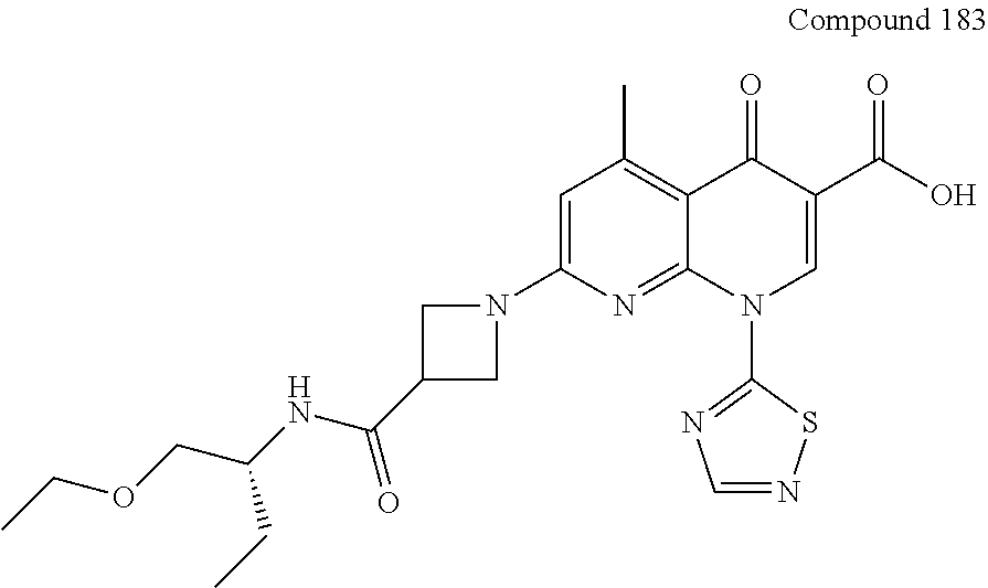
C(NC(=O)C1CN(C2=CC(C)=C3C(=N2)N(C2=NC=NS2)C=C(C(O)=O)C3=O)C1)(COCC)CC
